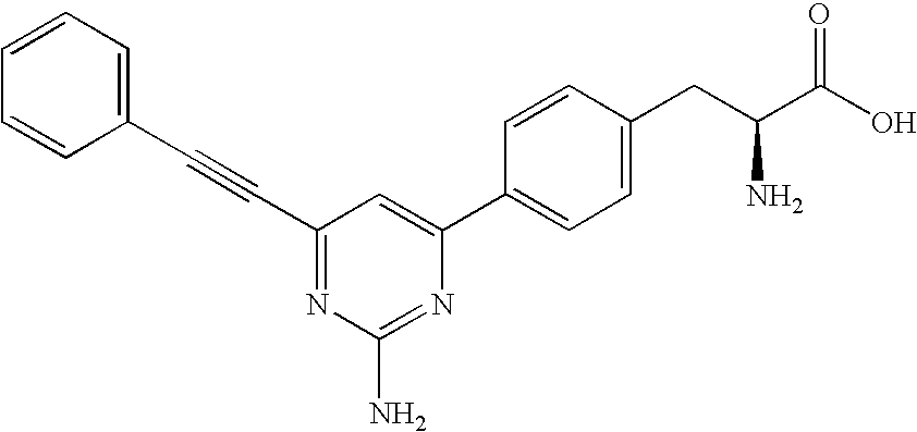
C1(C#CC2=CC=CC=C2)=NC(N)=NC(C2=CC=C(CC(C(O)=O)N)C=C2)=C1
